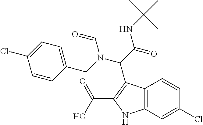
C(C1=C(C(O)=O)NC2=C1C=CC(Cl)=C2)(C(=O)NC(C)(C)C)N(CC1=CC=C(Cl)C=C1)C=O
